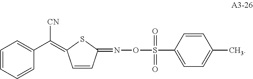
[CN]C(C1=CC=CC=C1)=C1C=CC(=NOS(C2=CC=C(C)C=C2)(=O)=O)S1
